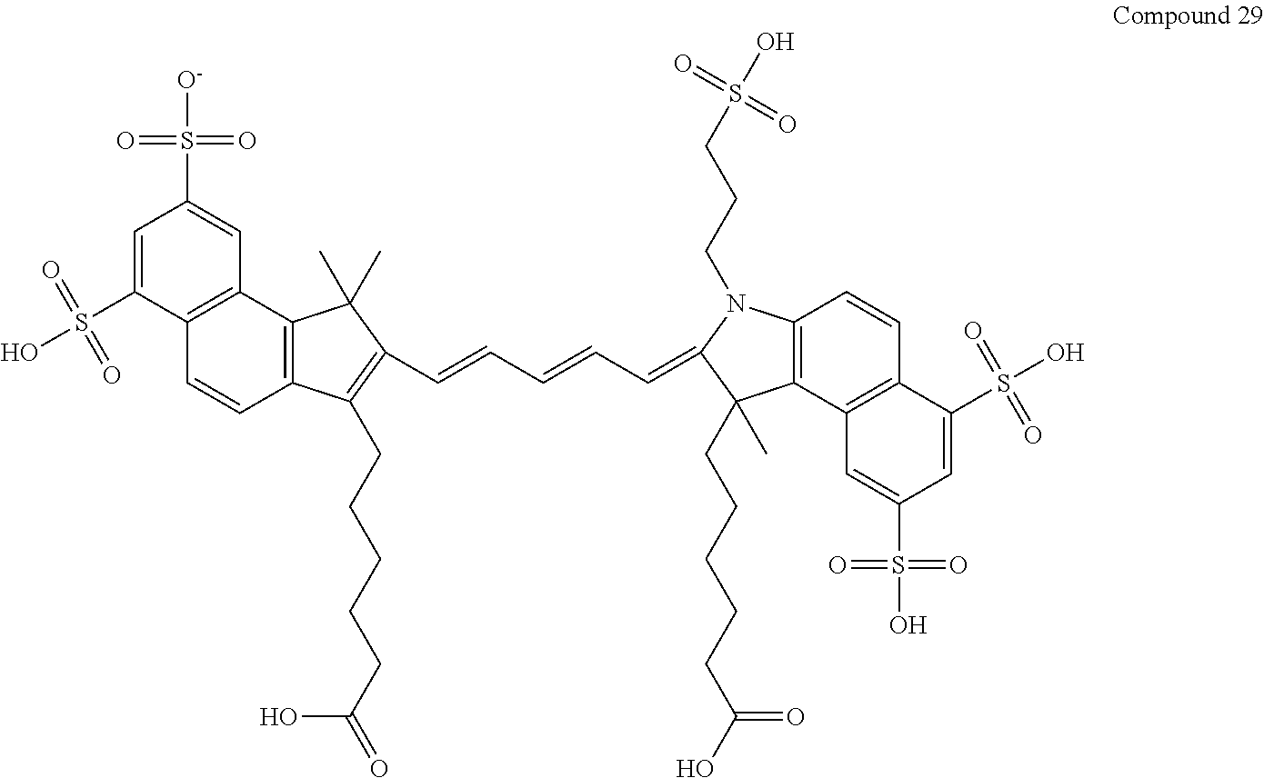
C12=C(C3=C(C=C1)C(CCCCCC(O)=O)=C(C=CC=CC=C1N(CCCS(O)(=O)=O)C4=C(C1(C)CCCCCC(O)=O)C1=C(C=C4)C(S(=O)(O)=O)=CC(S(O)(=O)=O)=C1)C3(C)C)C=C(S([O-])(=O)=O)C=C2S(O)(=O)=O
